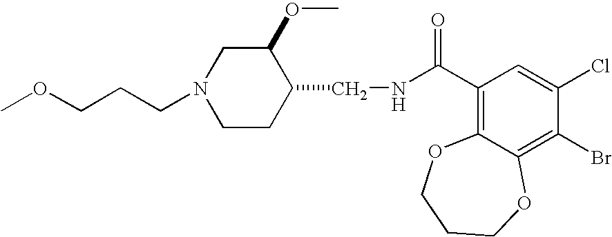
N1(CCCOC)CCC(CNC(C2=C3C(=C(Br)C(Cl)=C2)OCCCO3)=O)C(OC)C1
